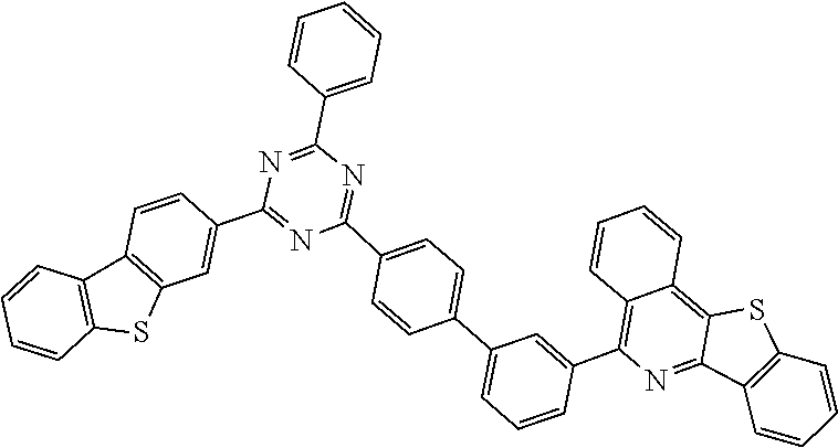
C1=CC2=C(C3=CC(C4=CC=C(C5=NC(C6=CC=CC=C6)=NC(C6=CC7=C(C=C6)C6=C(C=CC=C6)S7)=N5)C=C4)=CC=C3)N=C3C(=C2C=C1)SC1=C3C=CC=C1
